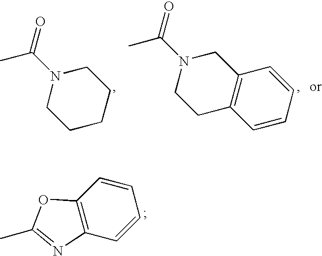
C12=C(C=CC=C1)N=C(C)O2.N1(C(C)=O)CCCCC1.N1(C(C)=O)CCC2=C(C1)C=CC=C2
